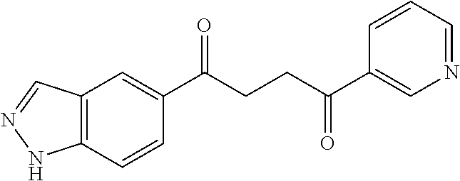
C1(C(CCC(C2=CN=CC=C2)=O)=O)=CC2=C(C=C1)NN=C2
